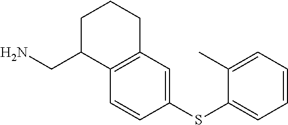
C1=CC(SC2=CC=CC=C2C)=CC2=C1C(CN)CCC2
